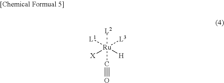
[L2][Ru](C#O)([L3])([H])([L1])[X]
